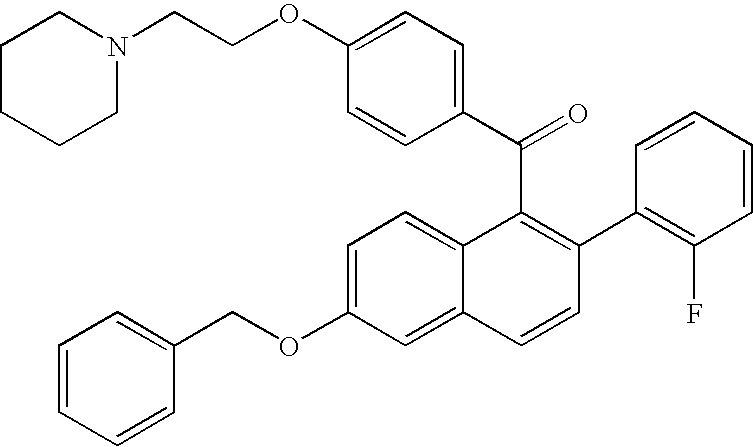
C(C1=C(C2=C(F)C=CC=C2)C=CC2=CC(OCC3=CC=CC=C3)=CC=C12)(=O)C1=CC=C(OCCN2CCCCC2)C=C1
